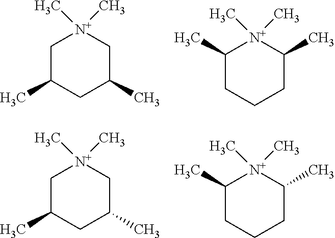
C1C(C)CC(C)C[N+]1(C)C.C1(C)CCCC(C)[N+]1(C)C.C1C(C)CC(C)C[N+]1(C)C.C1(C)CCCC(C)[N+]1(C)C
